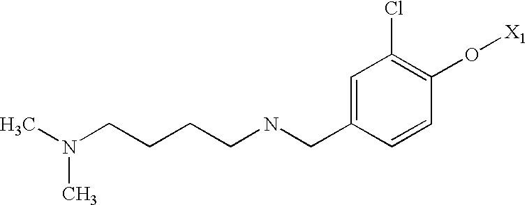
N(CCCCN(C)C)CC1=CC(Cl)=C(O[X1])C=C1
